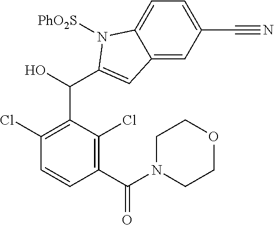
C1(Cl)=C(C(C2=CC3=CC(C#N)=CC=C3N2[PhO2S])O)C(Cl)=C(C(N2CCOCC2)=O)C=C1
